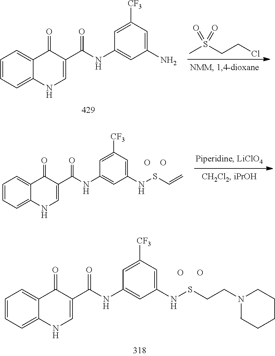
CS(CCCl)(=O)=O.C1=CC=C2C(=C1)C(=O)C(C(NC1=CC(N)=CC([CF3])=C1)=O)=CN2.O.O.C1=CC=C2C(=C1)C(=O)C(C(NC1=CC(NSC=C)=CC([CF3])=C1)=O)=CN2.C1=CC=C2C(=C1)C(=O)C(C(NC1=CC(NSCCN3CCCCC3)=CC([CF3])=C1)=O)=CN2.O.O
